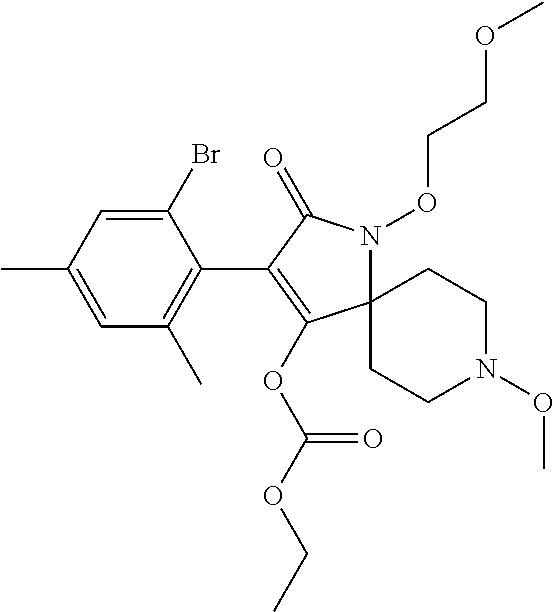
C1(Br)=CC(C)=CC(C)=C1C1=C(OC(OCC)=O)C2(N(OCCOC)C1=O)CCN(OC)CC2
